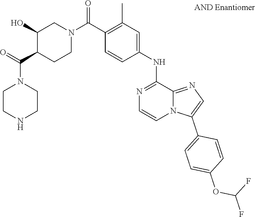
C(C1C(O)CN(C(C2=C(C)C=C(NC3=NC=CN4C(C5=CC=C(OC(F)F)C=C5)=CN=C43)C=C2)=O)CC1)(=O)N1CCNCC1
